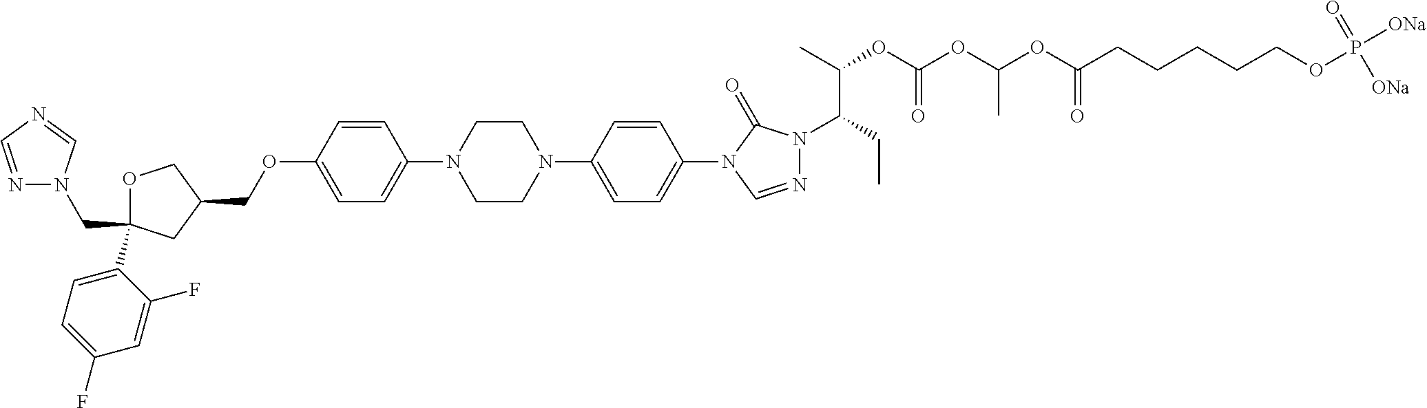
C(C1(C2=CC=C(F)C=C2F)OCC(COC2=CC=C(N3CCN(C4=CC=C(N5C=NN(C(CC)C(OC(OC(OC(CCCCCOP([ONa])(=O)[ONa])=O)C)=O)C)C5=O)C=C4)CC3)C=C2)C1)N1N=CN=C1
